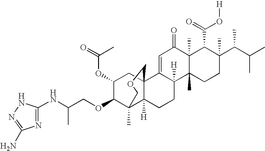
C1=C2C([H])(C3(C)C(C)(C1=O)C(C(=O)O[H])C(C(C(C)C)C)(C)CC3)CCC1([H])C3(C)C(OCC(NC4=NC(N)=NN4)C)C(OC(=O)C)CC21COC3
